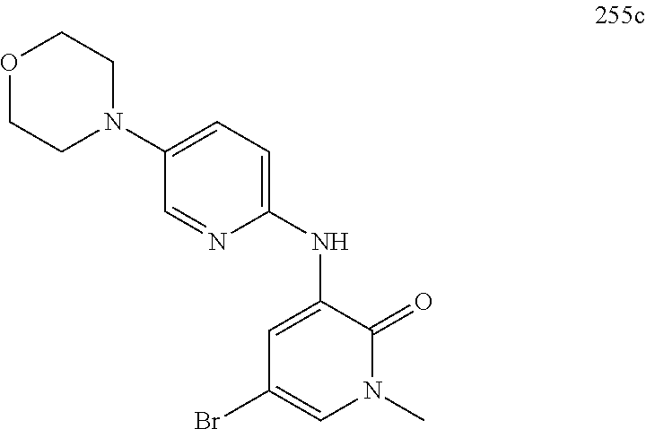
BrC1=CN(C)C(=O)C(NC2=CC=C(N3CCOCC3)C=N2)=C1
